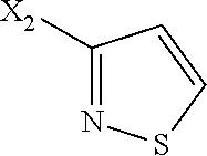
C1([X2])=NSC=C1
